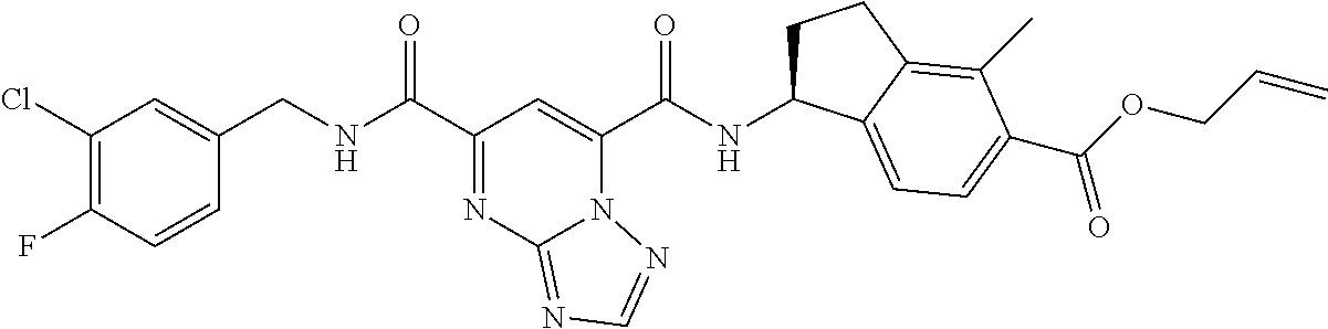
C1(Cl)=C(F)C=CC(CNC(C2=NC3=NC=NN3C(C(NC3CCC4=C(C)C(C(OCC=C)=O)=CC=C34)=O)=C2)=O)=C1
